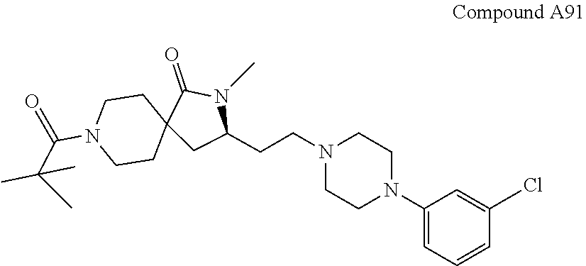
C1(Cl)=CC(N2CCN(CCC3N(C)C(=O)C4(C3)CCN(C(=O)C(C)(C)C)CC4)CC2)=CC=C1
